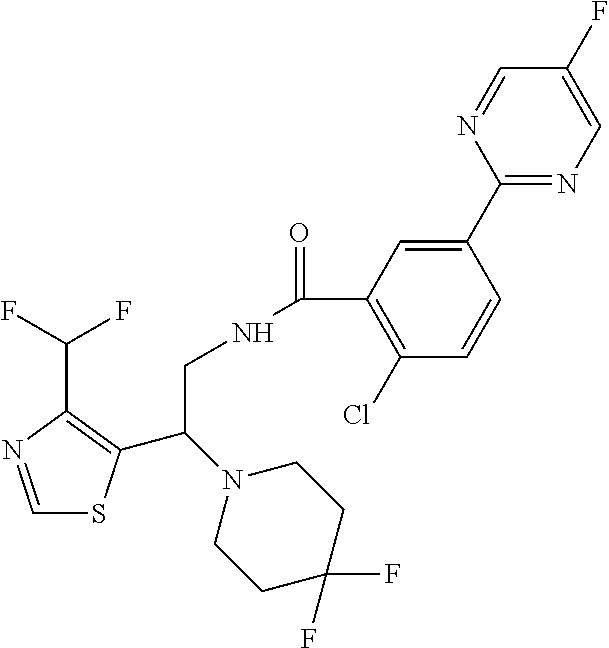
C1=NC(C(F)F)=C(C(N2CCC(F)(F)CC2)CNC(=O)C2=C(Cl)C=CC(C3=NC=C(F)C=N3)=C2)S1
